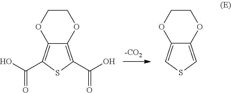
C12=C(C(O)=O)SC(C(O)=O)=C1OCCO2.C12=CSC=C1OCCO2
